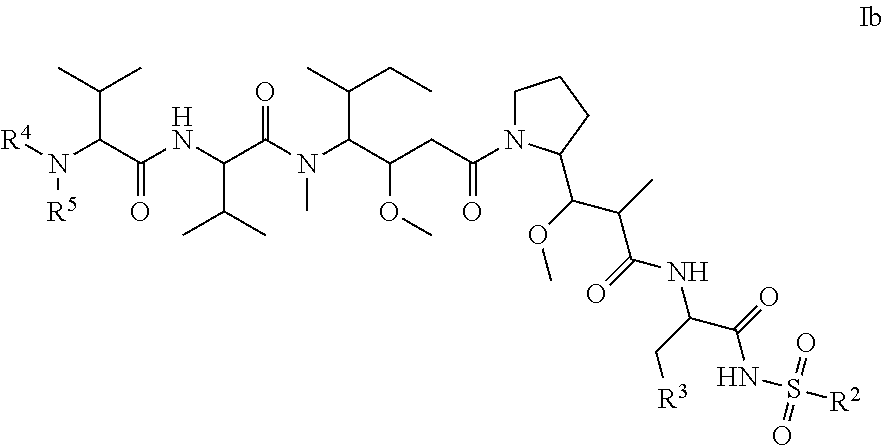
C1N(C(CC(OC)C(C(CC)C)N(C)C(C(C(C)C)NC(=O)C(N([R5])[R4])C(C)C)=O)=O)C(C(C(C(NC(C[R3])C(NS(=O)(=O)[R2])=O)=O)C)OC)CC1
